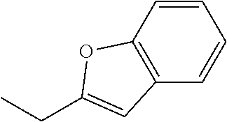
C(C1=CC2=C(O1)C=CC=C2)C
